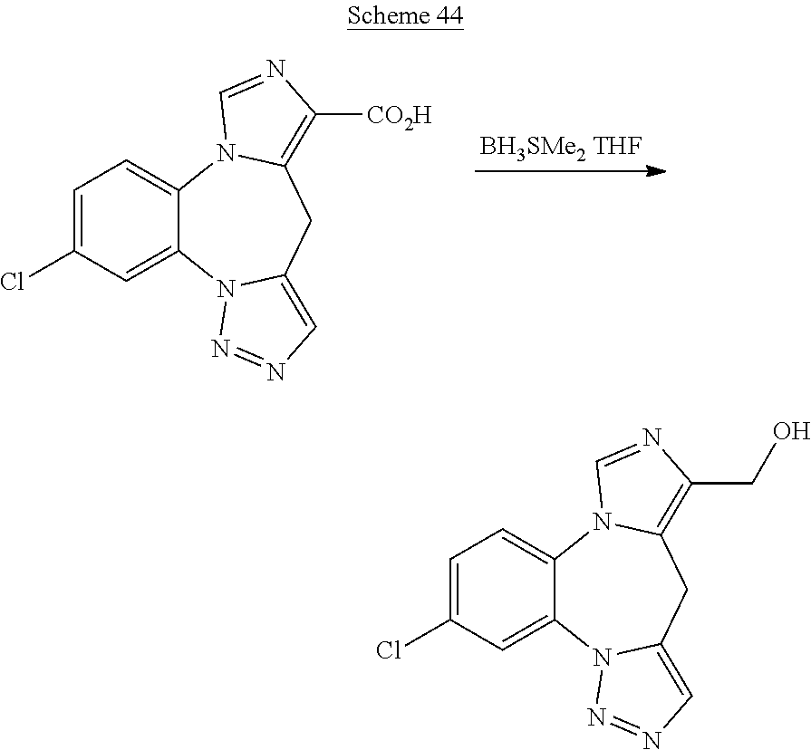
C1=C(Cl)C=C2C(=C1)N1C(=C([CO2H])N=C1)CC1=CN=NN21.C1=C(Cl)C=C2C(=C1)N1C(=C(CO)N=C1)CC1=CN=NN21
